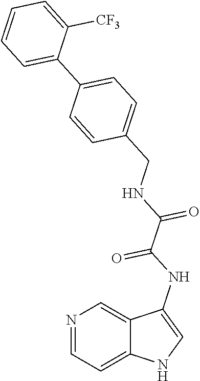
N1=CC=C2C(=C1)C(NC(C(NCC1=CC=C(C3=CC=CC=C3[CF3])C=C1)=O)=O)=CN2
